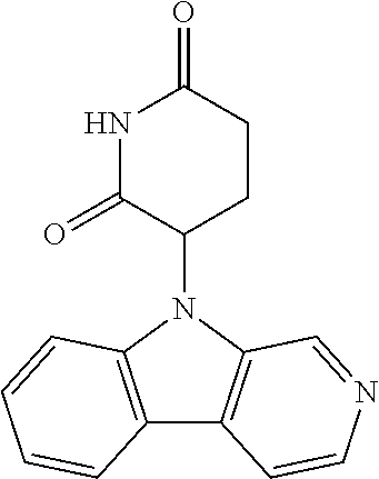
N1(C2CCC(=O)NC2=O)C2=C(C3=C1C=CC=C3)C=CN=C2
